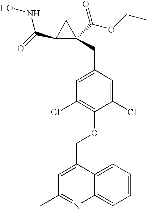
C(C1C(CC2=CC(Cl)=C(OCC3=CC(C)=NC4=CC=CC=C34)C(Cl)=C2)(C(OCC)=O)C1)(=O)NO
